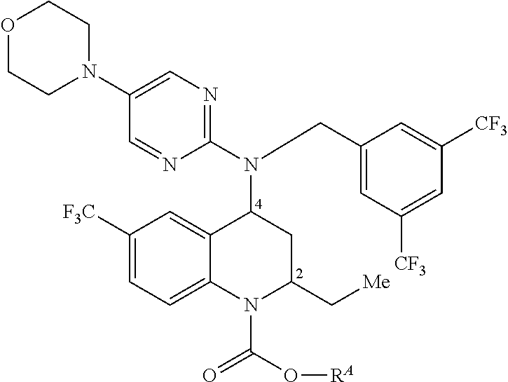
C1([F3C])=CC=C2C(=C1)C(N(C1=NC=C(N3CCOCC3)C=N1)CC1=CC([CF3])=CC([CF3])=C1)CC(C[Me])N2C(O[RA])=O
